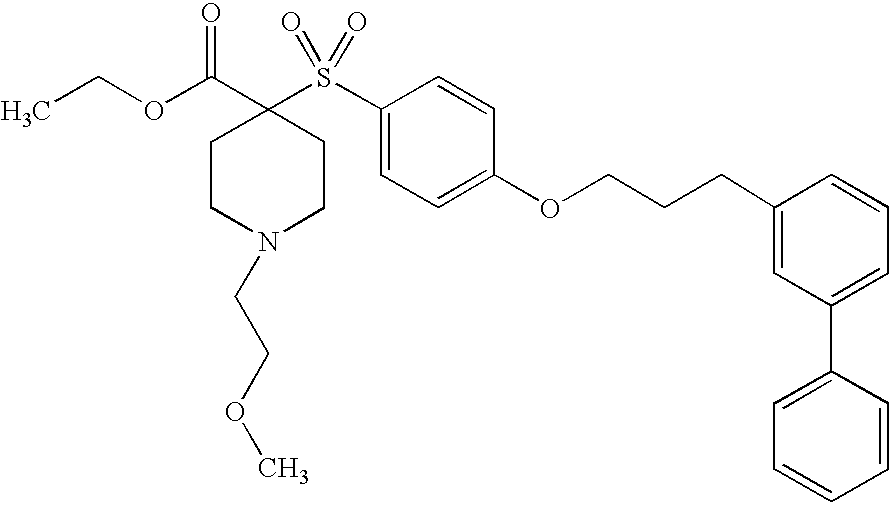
C1(S(C2(C(OCC)=O)CCN(CCOC)CC2)(=O)=O)=CC=C(OCCCC2=CC(C3=CC=CC=C3)=CC=C2)C=C1
